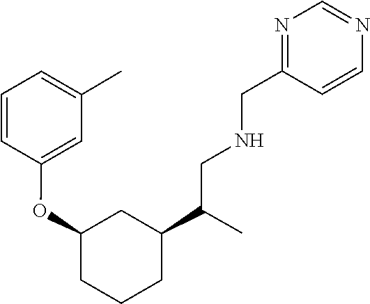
C1=CC=C(C)C=C1OC1CCCC(C(CNCC2=NC=NC=C2)C)C1
